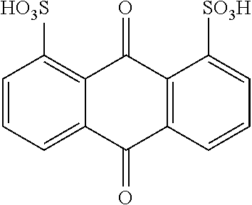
C1=CC=C2C(=C1[HO3S])C(=O)C1=C(C2=O)C=CC=C1[SO3H]
